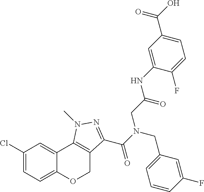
C1(Cl)=CC=C2C(=C1)C1=C(CO2)C(C(N(CC2=CC=CC(F)=C2)CC(=O)NC2=CC(C(O)=O)=CC=C2F)=O)=NN1C
